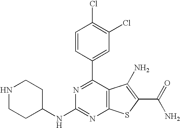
C1=CC(C2=NC(NC3CCNCC3)=NC3=C2C(N)=C(C(N)=O)S3)=CC(Cl)=C1Cl
